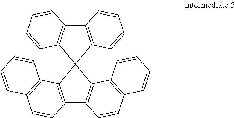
C12=C(C3=C(C=C1)C=CC=C3)C1(C3=C2C=CC2=C3C=CC=C2)C2=C(C3=C1C=CC=C3)C=CC=C2
